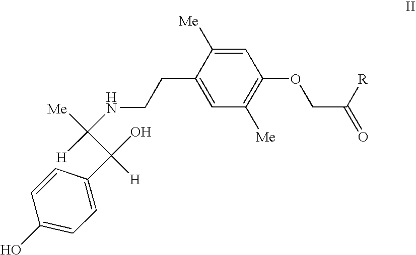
C1=C([Me])C(CCNC([Me])(C(O)([H])C2=CC=C(O)C=C2)[H])=CC([Me])=C1OCC([R])=O
